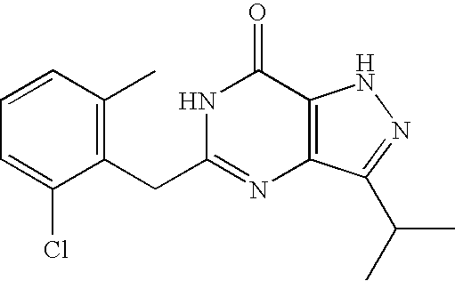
C1(C)=C(CC2=NC3=C(C(=O)N2)NN=C3C(C)C)C(Cl)=CC=C1
